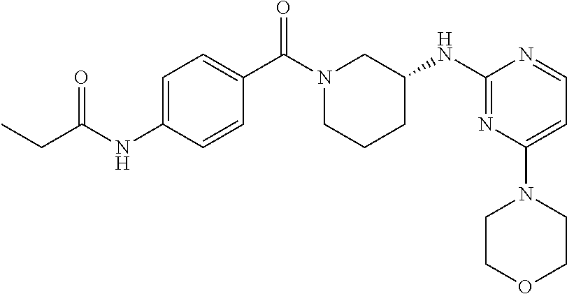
CCC(NC1=CC=C(C(N2CCCC(NC3=NC(N4CCOCC4)=CC=N3)C2)=O)C=C1)=O
